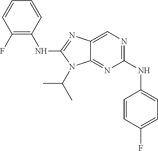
C1(NC2=CC=C(F)C=C2)=NC=C2C(=N1)N(C(C)C)C(NC1=C(F)C=CC=C1)=N2
